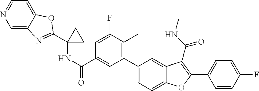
C1(C(=O)NC2(C3=NC4=CN=CC=C4O3)CC2)=CC(C2=CC=C3C(=C2)C(C(=O)NC)=C(C2=CC=C(F)C=C2)O3)=C(C)C(F)=C1
